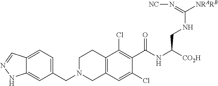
C1N(CC2=CC=C3C(=C2)NN=C3)CC2=C(C1)C(Cl)=C(C(NC(CNC([NRARB])=N[NC])[CO2H])=O)C(Cl)=C2
